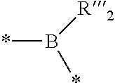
*B(*)[R2]
